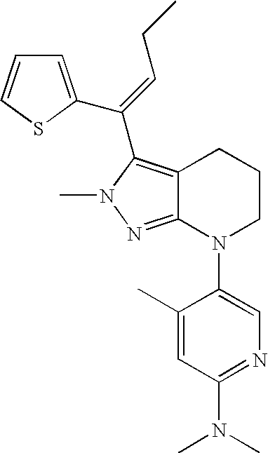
C12=NN(C)C(C(=CCC)C3=CC=CS3)=C1CCCN2C1=CN=C(N(C)C)C=C1C
